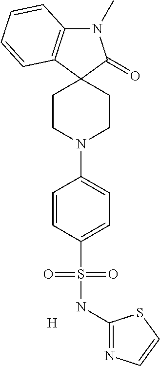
N1(C)C2=C(C3(C1=O)CCN(C1=CC=C(S(NC4=NC=CS4)(=O)=O)C=C1)CC3)C=CC=C2.[H]
